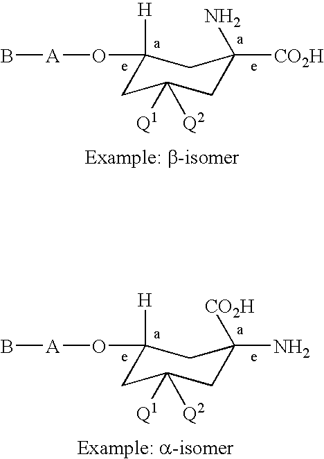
C1(O[A]B)([H])CC([Q1])([Q2])CC([CO2H])(N)C1.C1(O[A]B)([H])CC([Q1])([Q2])CC(N)([CO2H])C1
